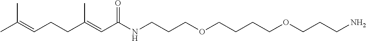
CC(=CCCC(=CC(NCCCOCCCCOCCCN)=O)C)C
